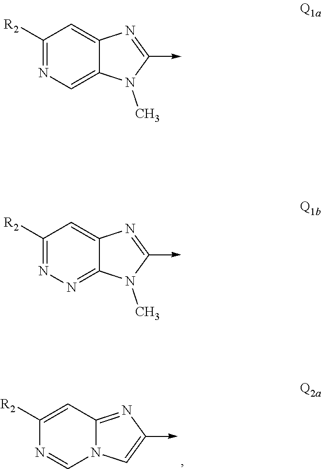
C1([R2])=CC2=NC(->C)=CN2C=N1.C1([R2])=NC=C2C(=C1)N=C(->C)N2C.C1([R2])=NN=C2C(=C1)N=C(->C)N2C
